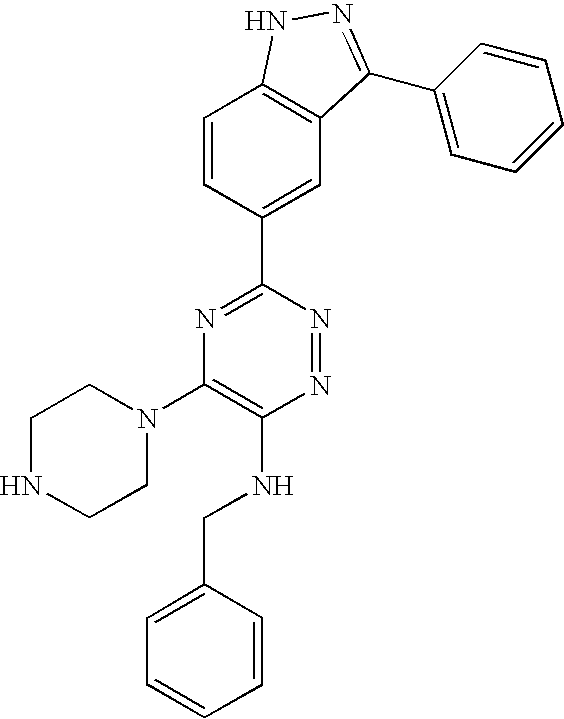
C1=CC(C2=NC(N3CCNCC3)=C(NCC3=CC=CC=C3)N=N2)=CC2=C1NN=C2C1=CC=CC=C1
